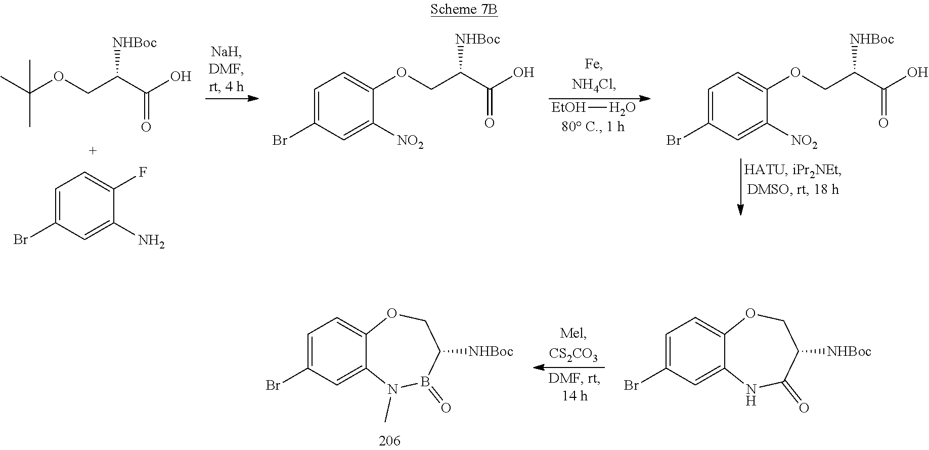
C1=C(Br)C=C2C(=C1)OCC([NHBoc])C(=O)N2.C1=C(Br)C=C2C(=C1)OCC([NHBoc])B(=O)N2C.[EtOH]O.CC(C)(C)OCC(C(O)=O)[NHBoc].C1=C(Br)C=C(N)C(F)=C1.C1=C(Br)C=C([NO2])C(OCC(C(O)=O)[NHBoc])=C1.C1=C(Br)C=C([NO2])C(OCC(C(O)=O)[NHBoc])=C1
